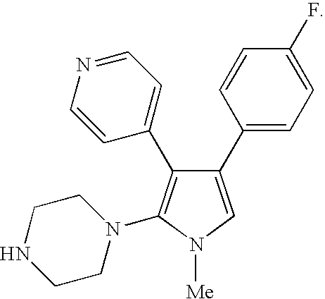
C1(C2=CC=C(F)C=C2)=CN([Me])C(N2CCNCC2)=C1C1=CC=NC=C1
